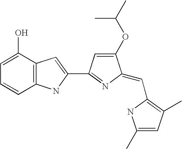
C1=C(O)C2=C(C=C1)NC(C1=NC(=CC3=C(C)C=C(C)N3)C(OC(C)C)=C1)=C2
